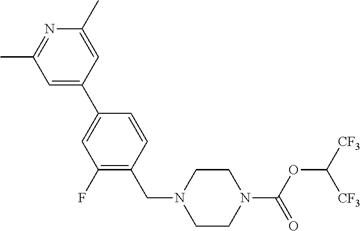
C1=C(C2=CC(F)=C(CN3CCN(C(OC([CF3])[CF3])=O)CC3)C=C2)C=C(C)N=C1C
